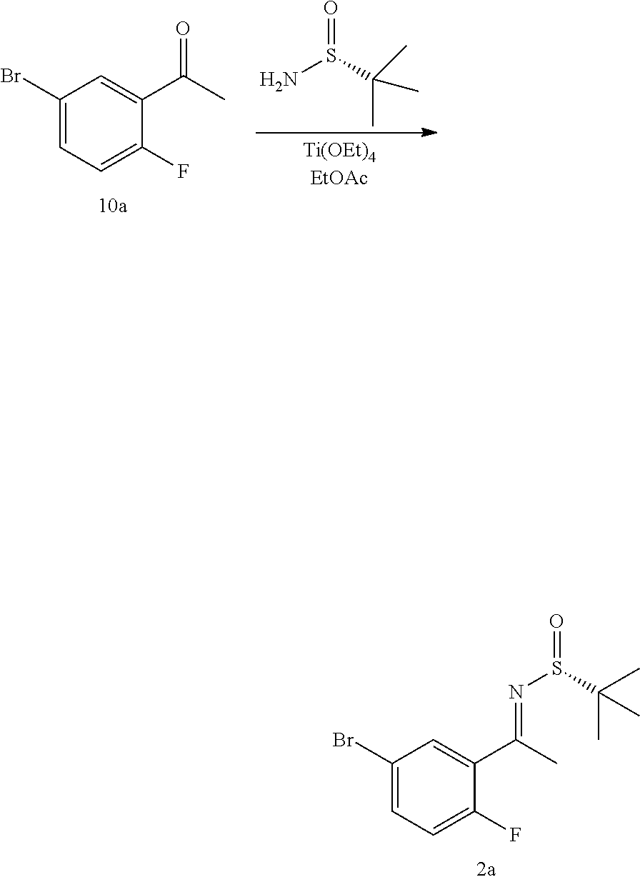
C1(Br)=CC=C(F)C(C(C)=NS(=O)C(C)(C)C)=C1.C1(Br)=CC=C(F)C(C(C)=O)=C1.O=S(C(C)(C)C)N
